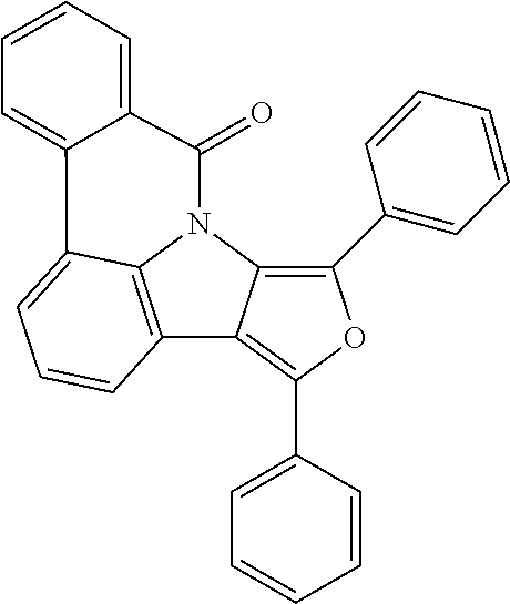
C12=C3N(C4=C(C5=CC=CC=C5)OC(C5=CC=CC=C5)=C14)C(=O)C1=CC=CC=C1C3=CC=C2
